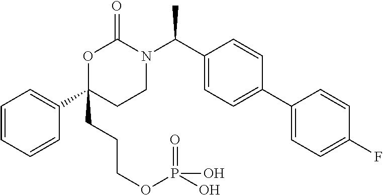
O1C(CCCOP(O)(=O)O)(C2=CC=CC=C2)CCN(C(C2=CC=C(C3=CC=C(F)C=C3)C=C2)C)C1=O
